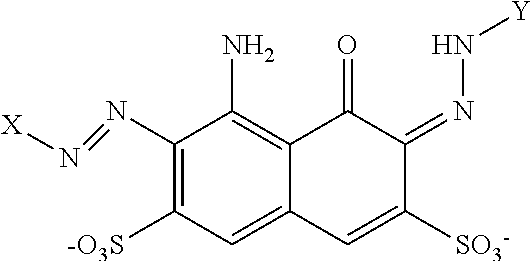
C1(N=N[X])=C([-O3S])C=C2C(=C1N)C(=O)C(=NN[Y])C([SO3-])=C2
